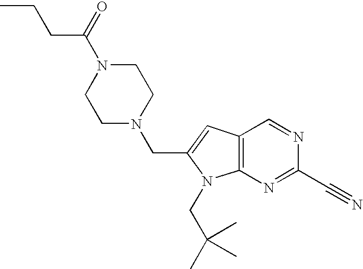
C(C(N1CCN(CC2=CC3=C(N=C(C#N)N=C3)N2CC(C)(C)C)CC1)=O)CC
